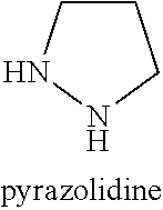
N1CCCN1
